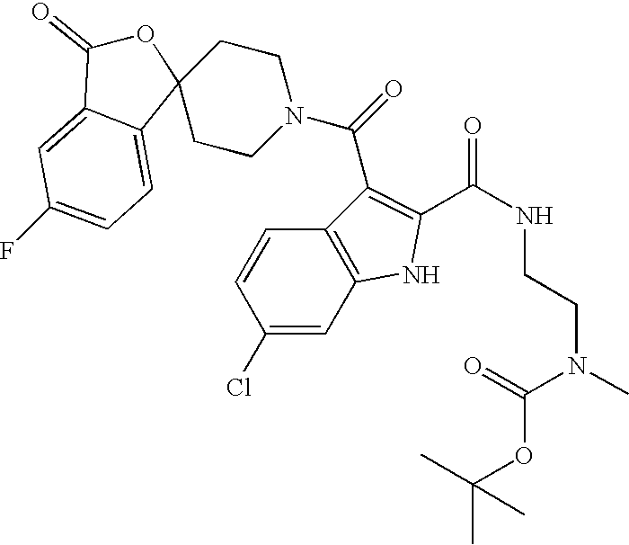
N(CCN(C)C(=O)OC(C)(C)C)C(C1=C(C(N2CCC3(CC2)OC(=O)C2=CC(F)=CC=C32)=O)C2=C(N1)C=C(Cl)C=C2)=O
